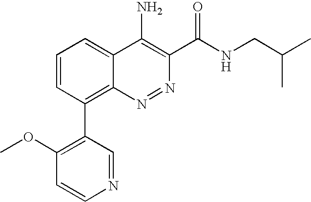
C1(C2=C3C(=CC=C2)C(N)=C(C(NCC(C)C)=O)N=N3)=C(OC)C=CN=C1
